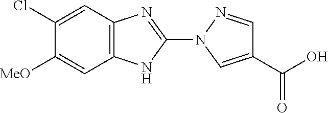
C12=C(N=C(N3C=C(C(O)=O)C=N3)N1)C=C(Cl)C([MeO])=C2
